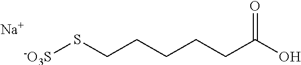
[-O3S]SCCCCCC(O)=O.[Na]
